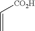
C([CO2H])=C
